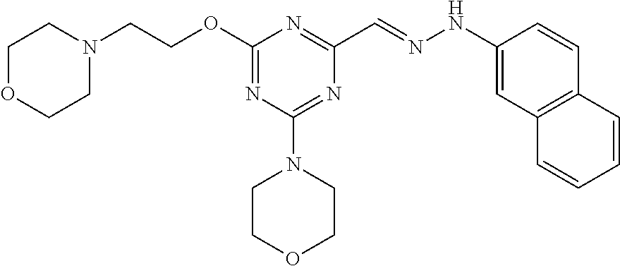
N1(CCOC2=NC(N3CCOCC3)=NC(C=NNC3=CC4=C(C=C3)C=CC=C4)=N2)CCOCC1
